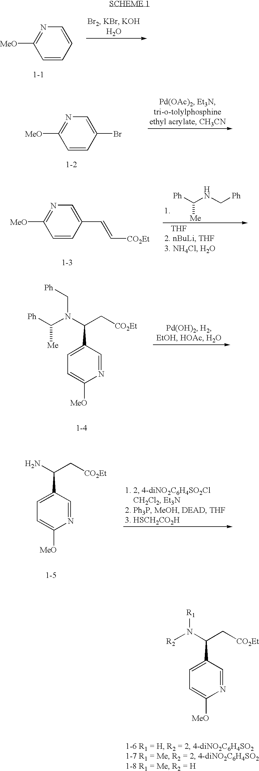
N1=C([MeO])C=CC=C1.N1=C([MeO])C=CC(Br)=C1.N1=C([MeO])C=CC(C=C[CO2Et])=C1.[Ph]C(NC[Ph])[Me].N1=CC(C(C[CO2Et])N(C([Ph])[Me])C[Ph])=CC=C1[MeO].N1=CC(C(C[CO2Et])N)=CC=C1[MeO].N1=CC(C(C[CO2Et])N([R2])[R1])=CC=C1[MeO]
